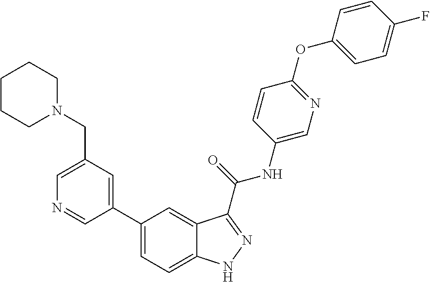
C1(CN2CCCCC2)=CN=CC(C2=CC=C3C(=C2)C(C(NC2=CN=C(OC4=CC=C(F)C=C4)C=C2)=O)=NN3)=C1
